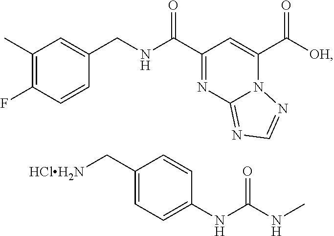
C1(C)=C(F)C=CC(CNC(C2=NC3=NC=NN3C(C([OH])=O)=C2)=O)=C1.C1(C[HClH2N])=CC=C(NC(NC)=O)C=C1
